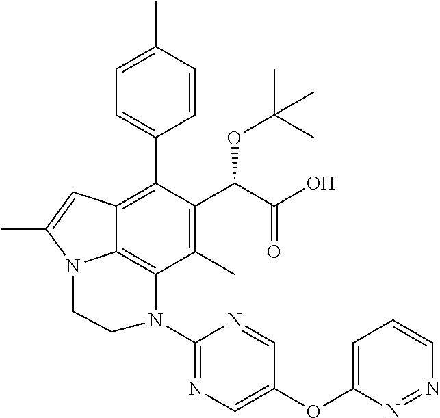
C1(C)=C(C(C(O)=O)OC(C)(C)C)C(C2=CC=C(C)C=C2)=C2C3=C1N(C1=NC=C(OC4=CC=CN=N4)C=N1)CCN3C(C)=C2
